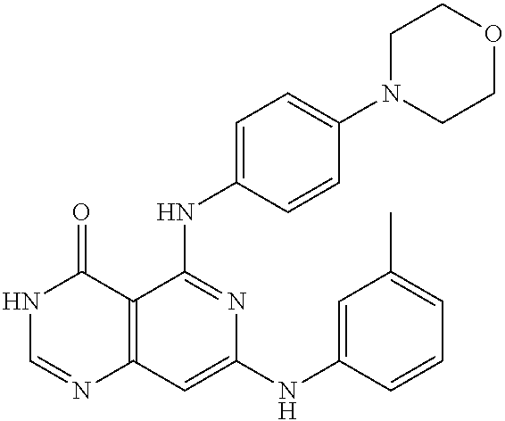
C12=C(C=C(NC3=CC(C)=CC=C3)N=C1NC1=CC=C(N3CCOCC3)C=C1)N=CNC2=O
